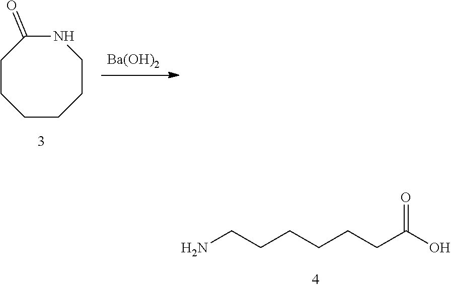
C1CCCCCNC1=O.[Ba(OH)2].NCCCCCCC(O)=O
